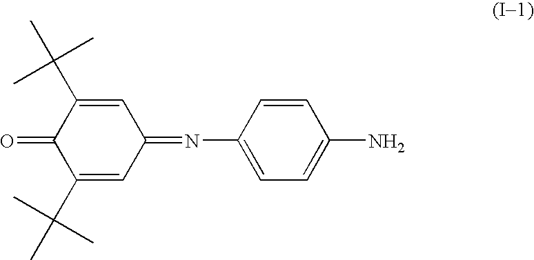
C1(C(C)(C)C)=CC(=NC2=CC=C(N)C=C2)C=C(C(C)(C)C)C1=O
